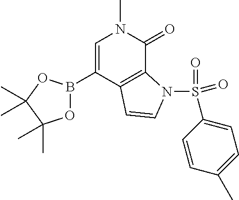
C1=C(B2OC(C)(C)C(C)(C)O2)C2=C(C(=O)N1C)N(S(=O)(C1=CC=C(C)C=C1)=O)C=C2
